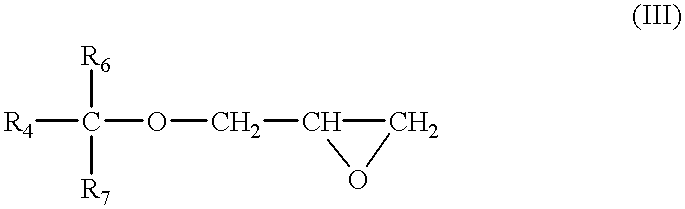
[R4]C([R6])([R7])OCC1CO1
